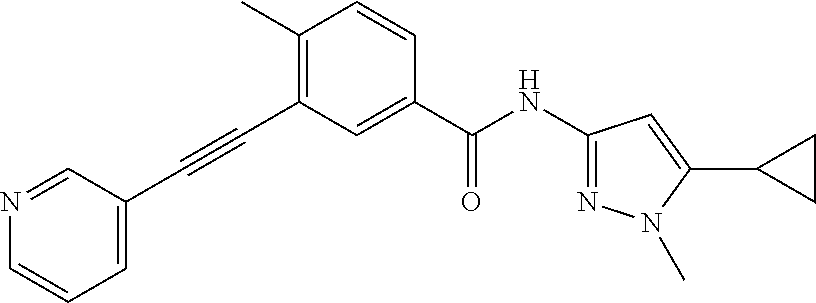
C1(C)=C(C#CC2=CC=CN=C2)C=C(C(NC2=NN(C)C(C3CC3)=C2)=O)C=C1
